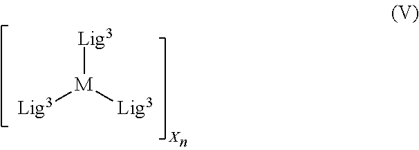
[Lig3][M]([Lig3])[Lig3].[X]
